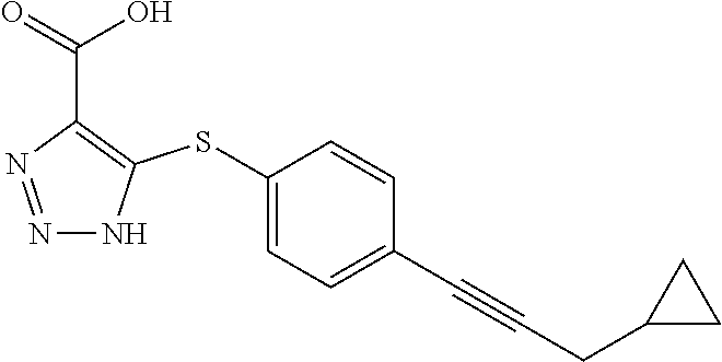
N1=NC(C(=O)O)=C(SC2=CC=C(C#CCC3CC3)C=C2)N1
